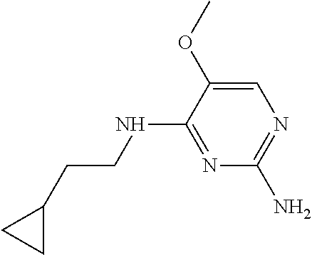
C1(OC)=CN=C(N)N=C1NCCC1CC1
